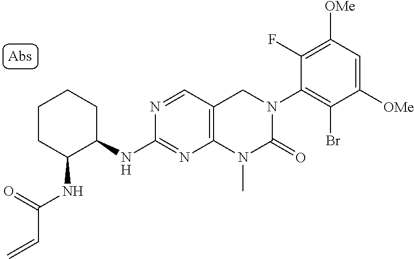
C1(NC2C(NC(=O)C=C)CCCC2)=NC2=C(C=N1)CN(C1=C(Br)C([OMe])=CC([OMe])=C1F)C(=O)N2C
